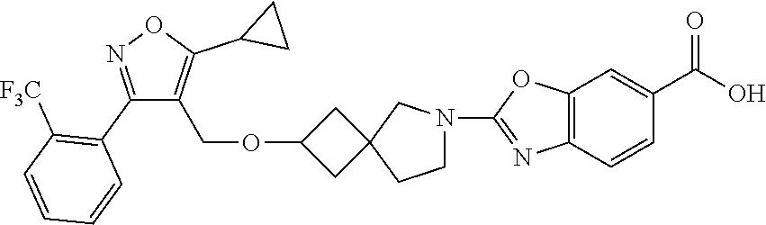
C1N(C2=NC3=C(O2)C=C(C(O)=O)C=C3)CC2(C1)CC(OCC1=C(C3CC3)ON=C1C1=C([F3C])C=CC=C1)C2
